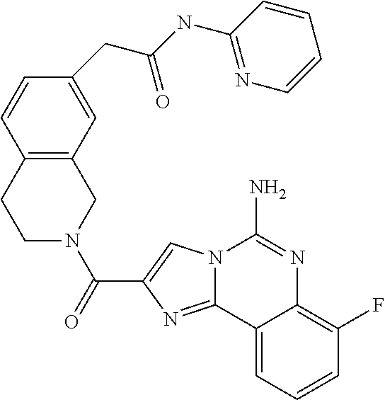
N12C(=NC(C(=O)N3CCC4=C(C3)C=C(CC(NC3=NC=CC=C3)=O)C=C4)=C1)C1=CC=CC(F)=C1N=C2N
